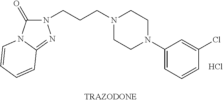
C(CCN1CCN(C2=CC=CC(Cl)=C2)CC1)N1C(=O)N2C(=N1)C=CC=C2.Cl
